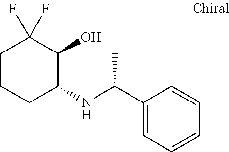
C1CCC(NC(C2=CC=CC=C2)C)C(O)C1(F)F
